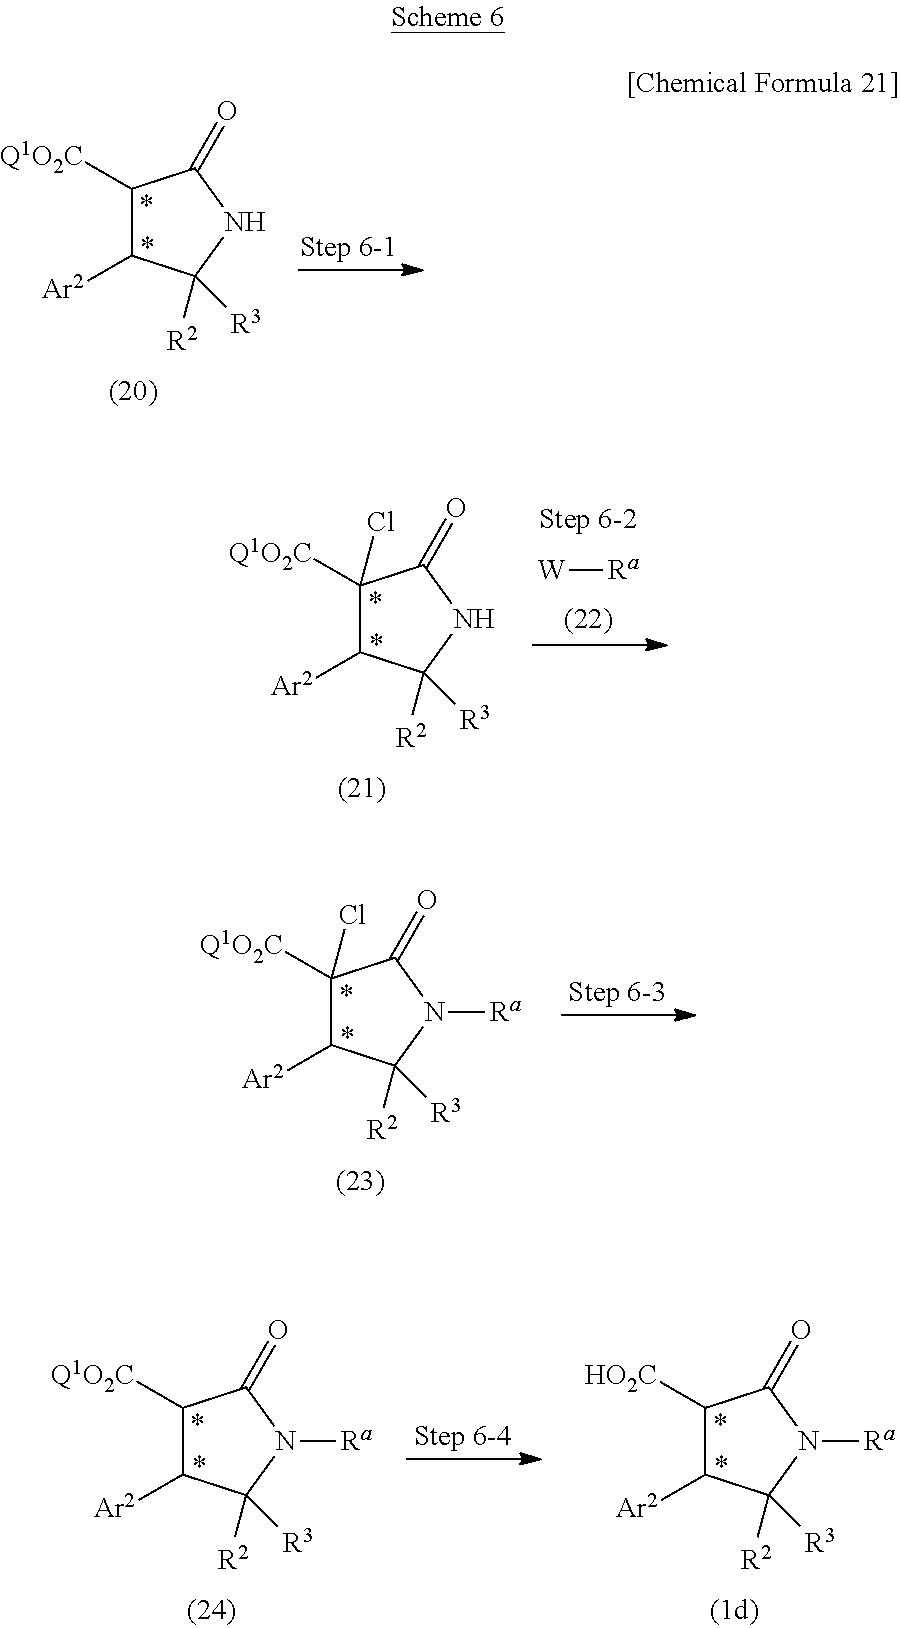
C1([Q1O2C])C([Ar2])C([R2])([R3])NC1=O.C1([Q1O2C])(Cl)C([Ar2])C([R2])([R3])NC1=O.[W][Ra].C1([Q1O2C])(Cl)C([Ar2])C([R2])([R3])N([Ra])C1=O.C1([Q1O2C])C([Ar2])C([R2])([R3])N([Ra])C1=O.C1([HO2C])C([Ar2])C([R2])([R3])N([Ra])C1=O
